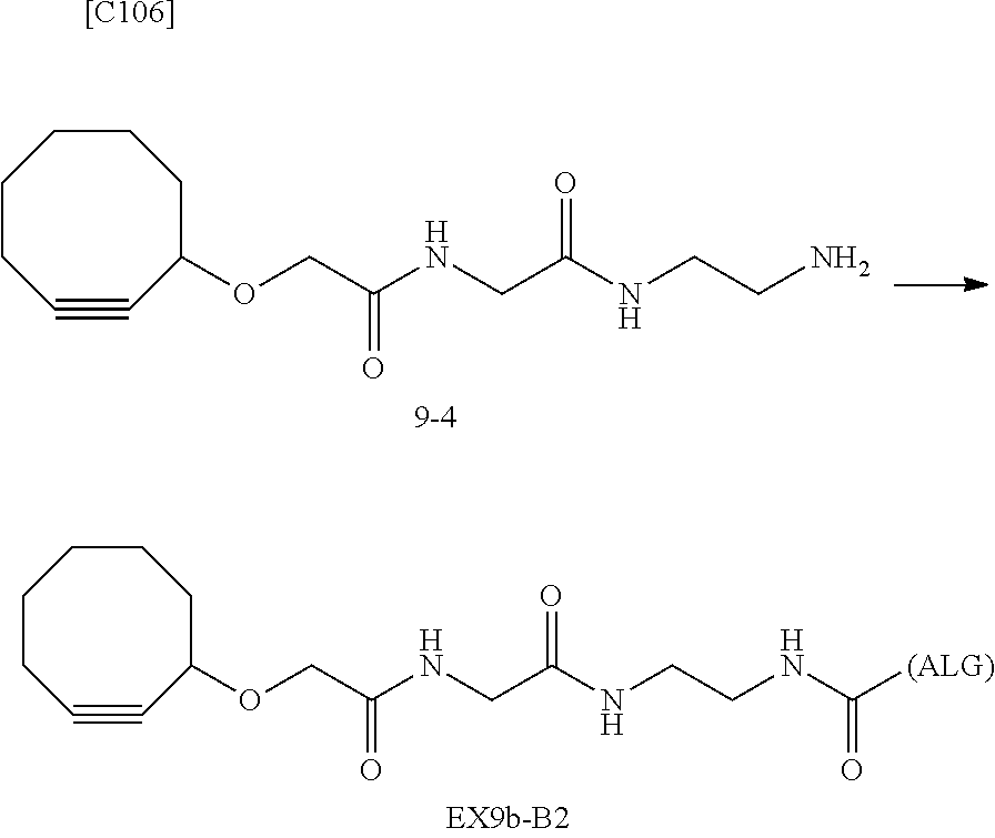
C1CC#CC(OCC(NCC(NCCN)=O)=O)CCC1.C1CC#CC(OCC(NCC(NCCNC([(ALG)])=O)=O)=O)CCC1.[[C106]]
